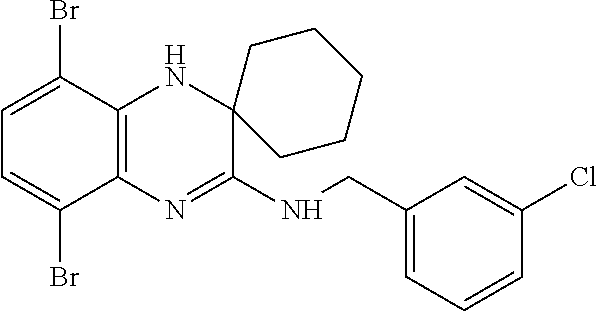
C1=C(Br)C2=C(C(Br)=C1)N=C(NCC1=CC=CC(Cl)=C1)C1(N2)CCCCC1
